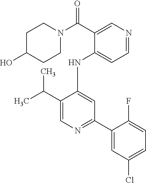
C1(NC2=CC(C3=CC(Cl)=CC=C3F)=NC=C2C(C)C)=CC=NC=C1C(N1CCC(O)CC1)=O
